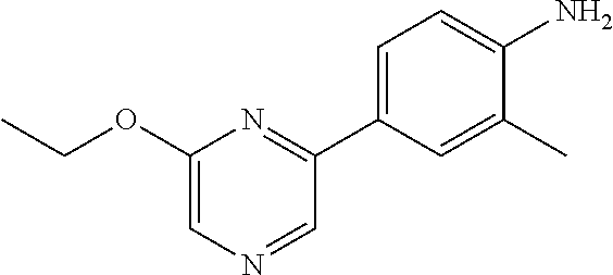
NC1=CC=C(C2=NC(OCC)=CN=C2)C=C1C
